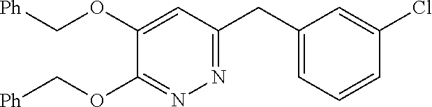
C1(OC[Ph])=CC(CC2=CC=CC(Cl)=C2)=NN=C1OC[Ph]
